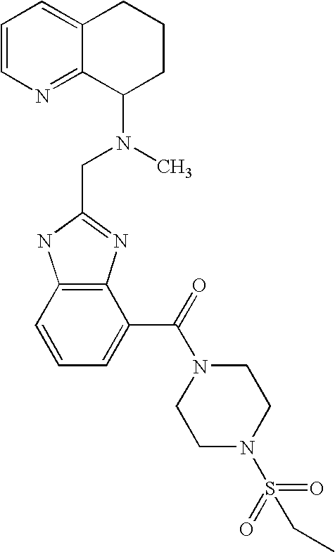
C1=CN=C2C(=C1)CCCC2N(C)CC1=NC2=C(N1)C=CC=C2C(N1CCN(S(=O)(=O)CC)CC1)=O
